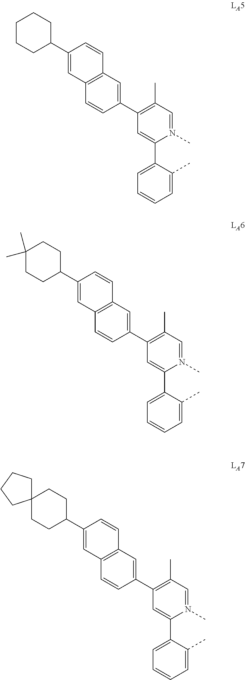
C1(C2CCCCC2)=CC2=C(C=C1)C=C(C1=C(C)C=N(C)C(C3=CC=CC=C3C)=C1)C=C2.C1(C2CCC(C)(C)CC2)=CC2=C(C=C1)C=C(C1=C(C)C=N(C)C(C3=CC=CC=C3C)=C1)C=C2.C1(C2CCC3(CC2)CCCC3)=CC2=C(C=C1)C=C(C1=C(C)C=N(C)C(C3=CC=CC=C3C)=C1)C=C2
